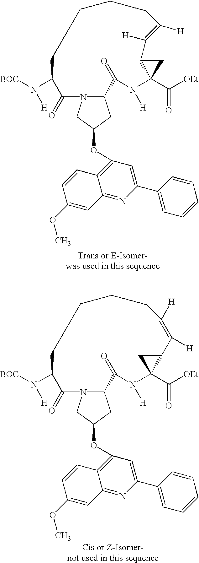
C12CC(OC3=C4C(=NC(C5=CC=CC=C5)=C3)C=C(OC)C=C4)CN1C(=O)C(N([BOC])[H])CCCCC([H])=C([H])C1C(C([OEt])=O)(N([H])C2=O)C1.C12CC(OC3=C4C(=NC(C5=CC=CC=C5)=C3)C=C(OC)C=C4)CN1C(=O)C(N([BOC])[H])CCCCC([H])=C([H])C1C(C([OEt])=O)(N([H])C2=O)C1
